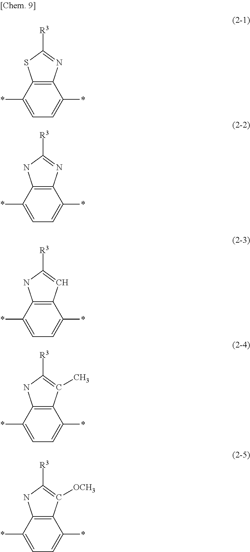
C12=C(C(*)=CC=C1*)SC([R3])=N2.C12=C(C(*)=CC=C1*)NC([R3])=N2.C12=C(C(*)=CC=C1*)NC([R3])=C2.C12=C(C(*)=CC=C1*)NC([R3])=C2C.C12=C(C(*)=CC=C1*)NC([R3])=C2[OCH3]
